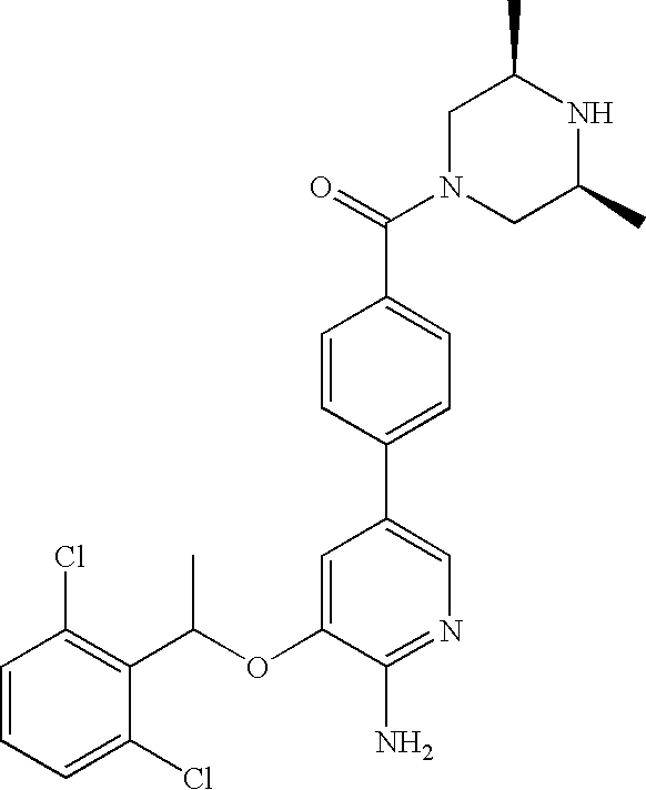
C1=CC(Cl)=C(C(OC2=CC(C3=CC=C(C(N4CC(C)NC(C)C4)=O)C=C3)=CN=C2N)C)C(Cl)=C1
